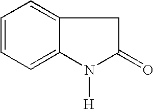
C1=CC=C2C(=C1)CC(=O)N2[H]
